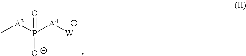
[O-]P([A3]C)([A4][W])=O
